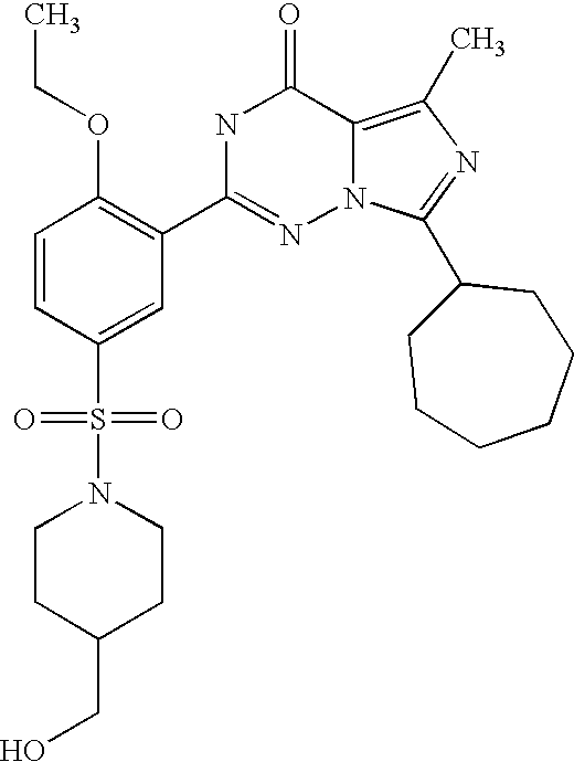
C1=CC(S(N2CCC(CO)CC2)(=O)=O)=CC(C2=NN3C(=C(C)N=C3C3CCCCCC3)C(=O)N2)=C1OCC
